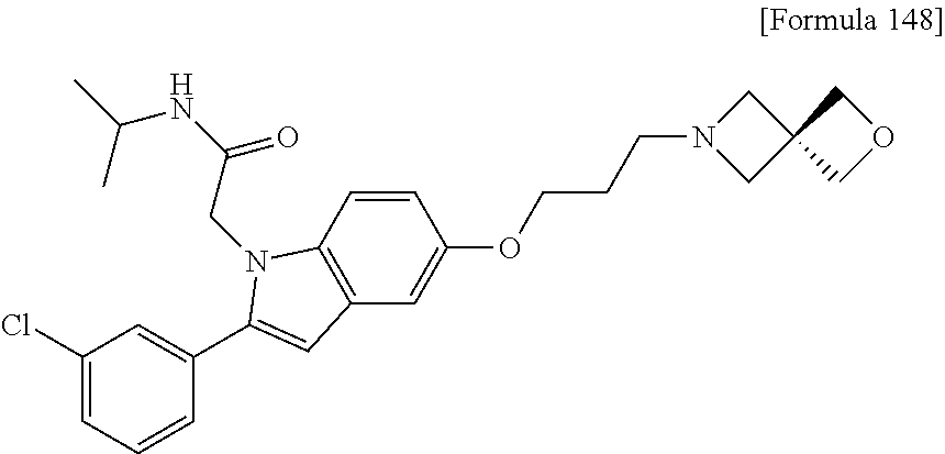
C1(Cl)=CC=CC(C2=CC3=C(C=CC(OCCCN4CC5(C4)COC5)=C3)N2CC(=O)NC(C)C)=C1
